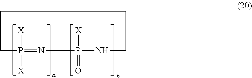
P1([X])([X])=NP([X])(=O)NCCCC1
